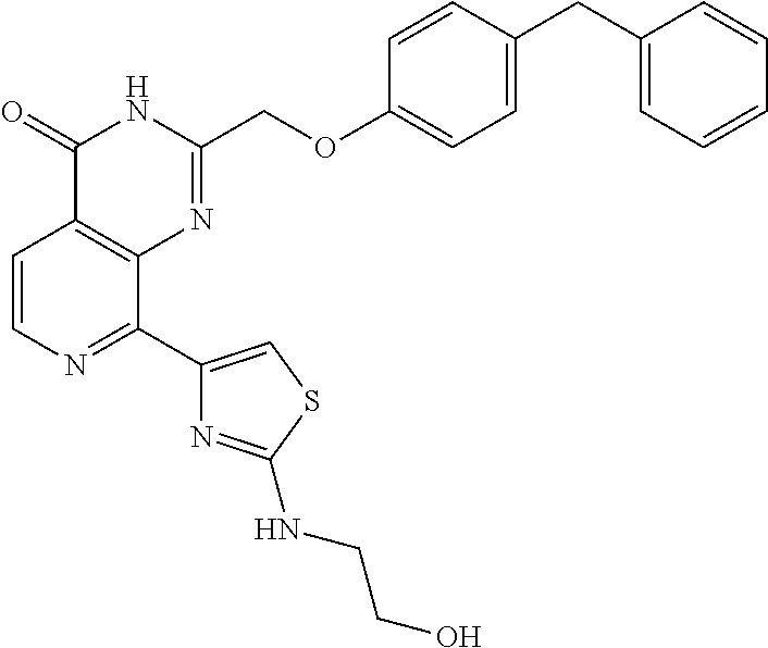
C1=CN=C(C2=CSC(NCCO)=N2)C2=C1C(=O)NC(COC1=CC=C(CC3=CC=CC=C3)C=C1)=N2
